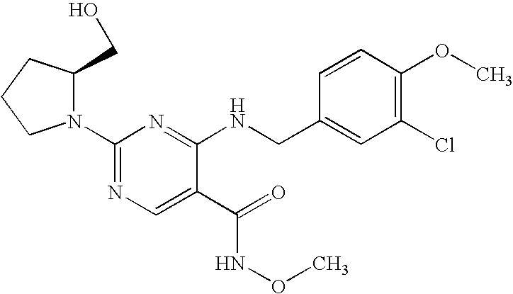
N1(C2=NC=C(C(NOC)=O)C(NCC3=CC(Cl)=C(OC)C=C3)=N2)C(CO)CCC1
